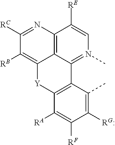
C1([RC])=NC2=C3C(=C1[RB])[Y]C1=C(C3=N(C)C=C2[RE])C(C)=C([RG:])C([RF])=C1[RA]
